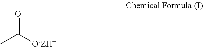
O=C([O-ZH+])C
